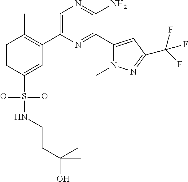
C1(C2=C(C)C=CC(S(=O)(=O)NCCC(C)(O)C)=C2)=CN=C(N)C(C2=CC(C(F)(F)F)=NN2C)=N1
